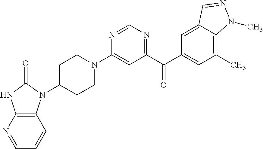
C1C(N2C3=C(NC2=O)N=CC=C3)CCN(C2=CC(C(C3=CC(C)=C4C(=C3)C=NN4C)=O)=NC=N2)C1
